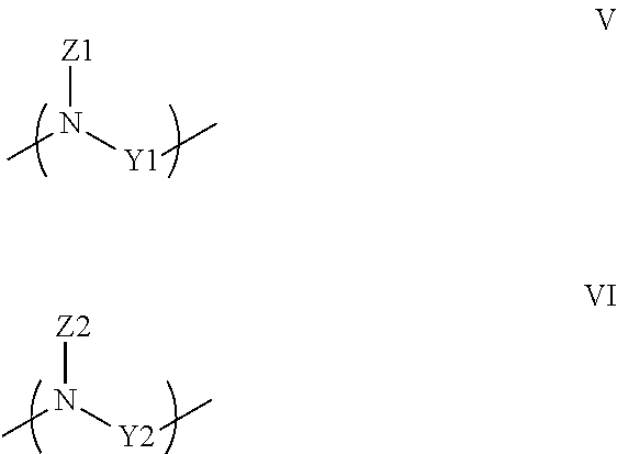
CN([Y1]C)[Z1].CN([Y2]C)[Z2]
